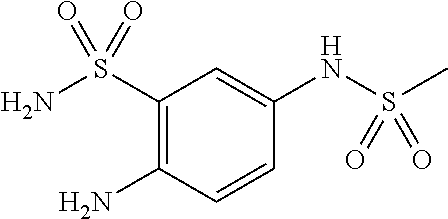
NC1=C(S(N)(=O)=O)C=C(NS(C)(=O)=O)C=C1
